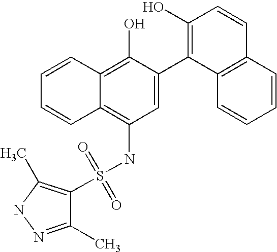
S(NC1=C2C(=C(O)C(C3=C(O)C=CC4=C3C=CC=C4)=C1)C=CC=C2)(=O)(=O)C1=C(C)NN=C1C
